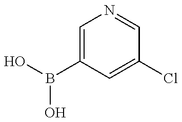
OB(O)C1=CN=CC(Cl)=C1
